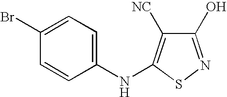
C1(O)=NSC(NC2=CC=C(Br)C=C2)=C1[NC]
